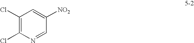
C1(Cl)=C(Cl)N=CC([NO2])=C1
